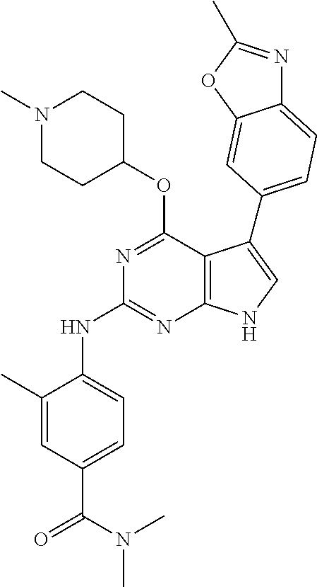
N(C1=NC2=C(C(OC3CCN(C)CC3)=N1)C(C1=CC=C3N=C(C)OC3=C1)=CN2)C1=CC=C(C(N(C)C)=O)C=C1C
